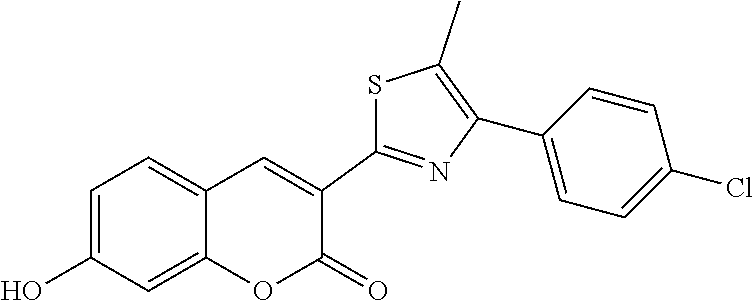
C1=C(O)C=C2C(=C1)C=C(C1=NC(C3=CC=C(Cl)C=C3)=C(C)S1)C(=O)O2
